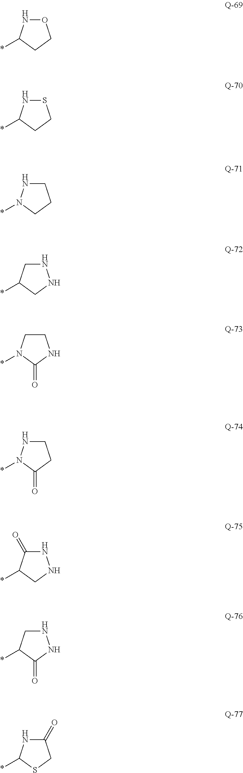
O1NC(*)CC1.S1NC(*)CC1.C1NN(*)CC1.C1NNCC1*.C1CN(*)C(=O)N1.C1NN(*)C(=O)C1.N1C(=O)C(*)CN1.N1CC(*)C(=O)N1.C1(=O)NC(*)SC1
